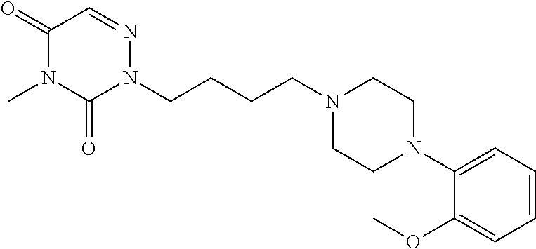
C1(=O)N(C)C(=O)N(CCCCN2CCN(C3=CC=CC=C3OC)CC2)N=C1
